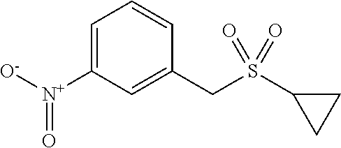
C1=C([N+]([O-])=O)C=C(CS(C2CC2)(=O)=O)C=C1
